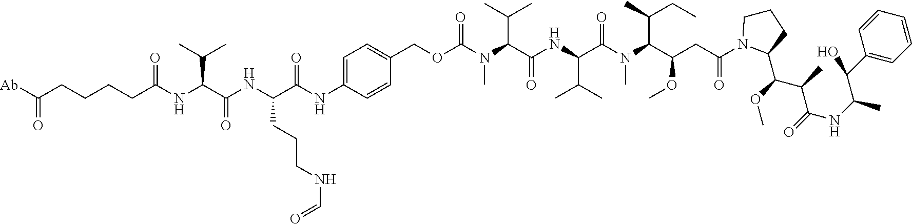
C(CCCCC(NC(C(NC(C(=O)NC1=CC=C(COC(N(C(C(NC(C(C)C)C(=O)N(C)C(C(CC)C)C(OC)CC(=O)N2CCCC2C(C(C)C(NC(C(O)C2=CC=CC=C2)C)=O)OC)=O)C(C)C)C)=O)C=C1)CCCNC=O)=O)C(C)C)=O)([Ab])=O
